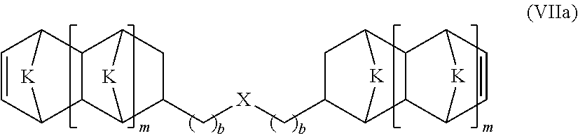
C12C=CC([K]1)C1C2C2CC(C[X]CC3C4[K]C(C3)C3C4C4C=CC3[K]4)C1[K]2
